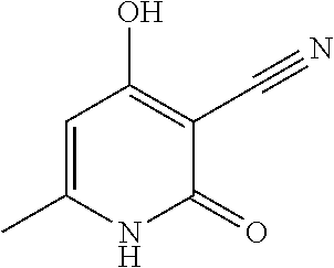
C1=C(C)NC(=O)C(C#N)=C1O
